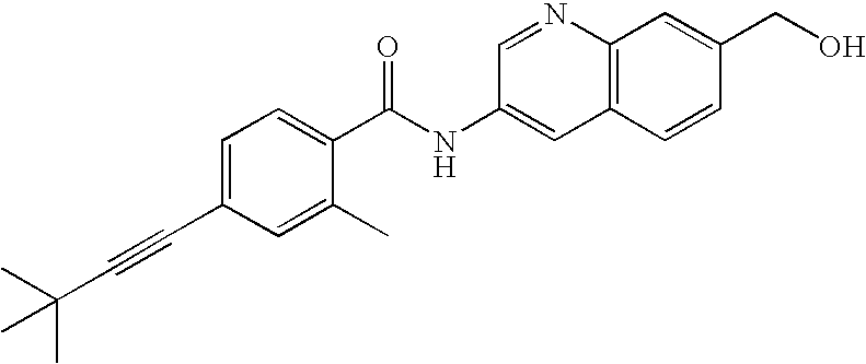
C1=C(C#CC(C)(C)C)C=C(C)C(C(NC2=CC3=C(N=C2)C=C(CO)C=C3)=O)=C1
